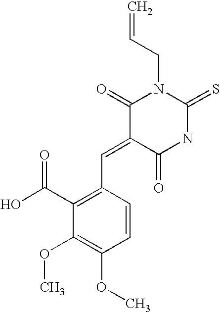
C=CCN1C(=O)C(=CC2=C(C(O)=O)C(OC)=C(OC)C=C2)C(=O)NC1=S
